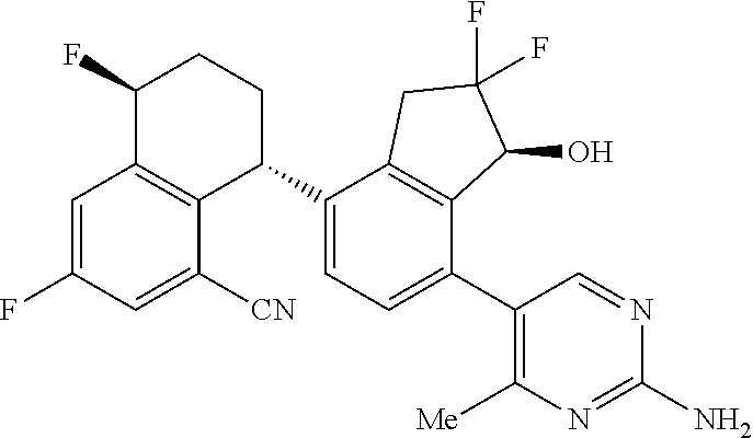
C1=C(F)C=C([CN])C2=C1C(F)CCC2C1=CC=C(C2=C([Me])N=C(N)N=C2)C2=C1CC(F)(F)C2O
